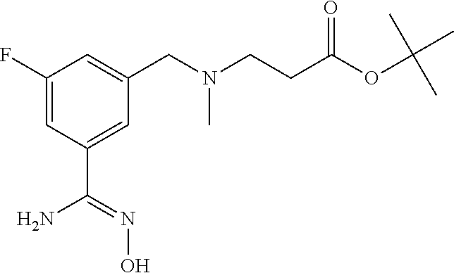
C1(F)=CC(C(N)=NO)=CC(CN(C)CCC(OC(C)(C)C)=O)=C1
